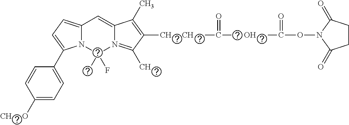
C12=CC=C(C3=CC=C([CH     O])C=C3)N1C(C)(F)N1=C(C)C([CH     CH])=C(C)C1=C2.C(OC(=O)ON1C(=O)CCC1=O)=O
